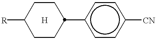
[R]C1CCC(c2ccc([CN])cc2)CC1
